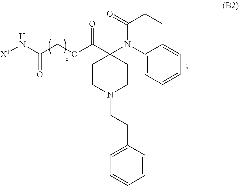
[X1]NC(COC(C1(N(C2=CC=CC=C2)C(=O)CC)CCN(CCC2=CC=CC=C2)CC1)=O)=O.[H]
